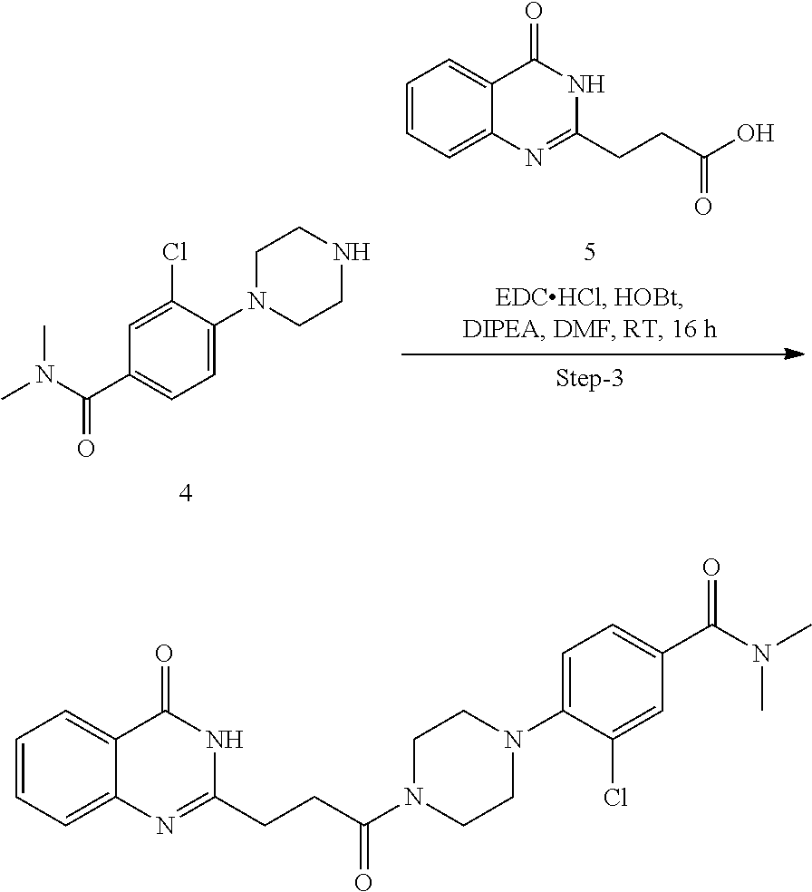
C1=CC=C2C(=C1)C(=O)NC(CCC(O)=O)=N2.C1=C(N2CCNCC2)C(Cl)=CC(C(N(C)C)=O)=C1.C1=CC=C2C(=C1)C(=O)NC(CCC(N1CCN(C3=CC=C(C(=O)N(C)C)C=C3Cl)CC1)=O)=N2
